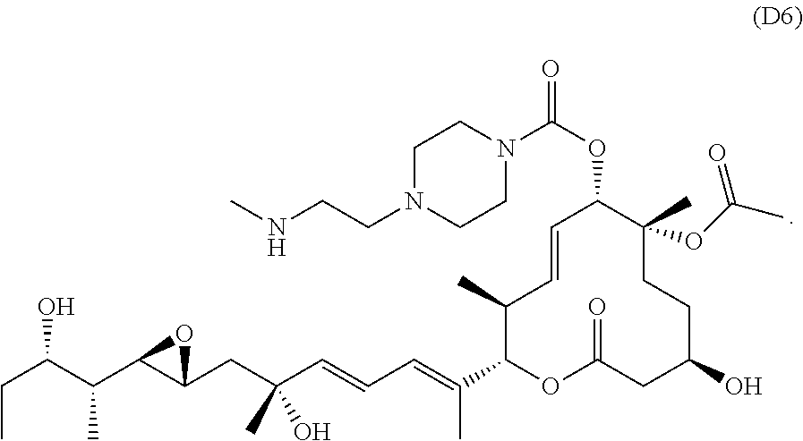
C1(C)C(C(=CC=CC(CC2C(C(C)C(CC)O)O2)(C)O)C)OC(=O)CC(O)CCC(C)(OC(C)=O)C(OC(=O)N2CCN(CCNC)CC2)C=C1
